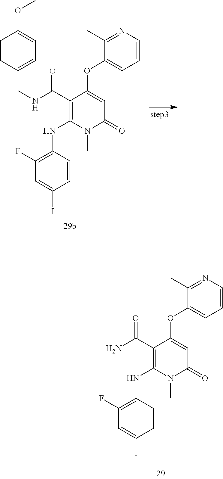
C1(C(NCC2=CC=C(OC)C=C2)=O)=C(NC2=C(F)C=C(I)C=C2)N(C)C(=O)C=C1OC1=CC=CN=C1C.C1(C(N)=O)=C(NC2=C(F)C=C(I)C=C2)N(C)C(=O)C=C1OC1=CC=CN=C1C
